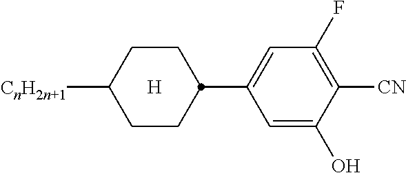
C1(C2CCC([CnH2n+1])CC2)=CC(F)=C([CN])C(O)=C1.[H]
